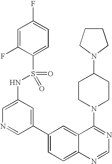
C1=C(NS(C2=CC=C(F)C=C2F)(=O)=O)C=C(C2=CC=C3C(=C2)C(N2CCC(N4CCCC4)CC2)=NC=N3)C=N1
